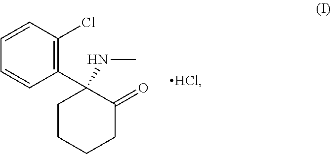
C1(C2(NC)CCCCC2=O)=C(Cl)C=CC=C1.[HCl]
